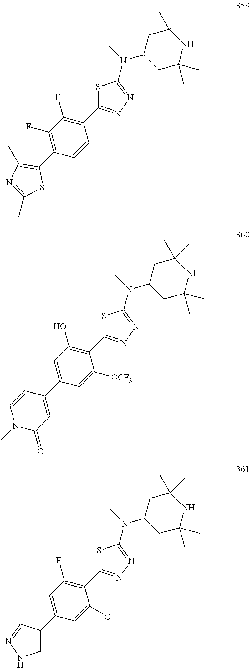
C1(F)=C(C2=C(C)N=C(C)S2)C=CC(C2=NN=C(N(C)C3CC(C)(C)NC(C)(C)C3)S2)=C1F.C1=C(C2=CC(=O)N(C)C=C2)C=C([OCF3])C(C2=NN=C(N(C)C3CC(C)(C)NC(C)(C)C3)S2)=C1O.C1=C(C2=CNN=C2)C=C(OC)C(C2=NN=C(N(C)C3CC(C)(C)NC(C)(C)C3)S2)=C1F
